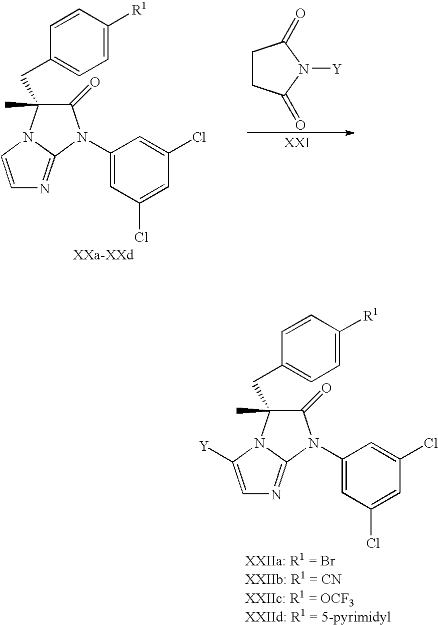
C1CC(=O)N([Y])C1=O.C1(=O)C(C)(CC2=CC=C([R1])C=C2)N2C(=NC=C2)N1C1=CC(Cl)=CC(Cl)=C1.C1(=O)C(C)(CC2=CC=C([R1])C=C2)N2C(=NC=C2[Y])N1C1=CC(Cl)=CC(Cl)=C1
